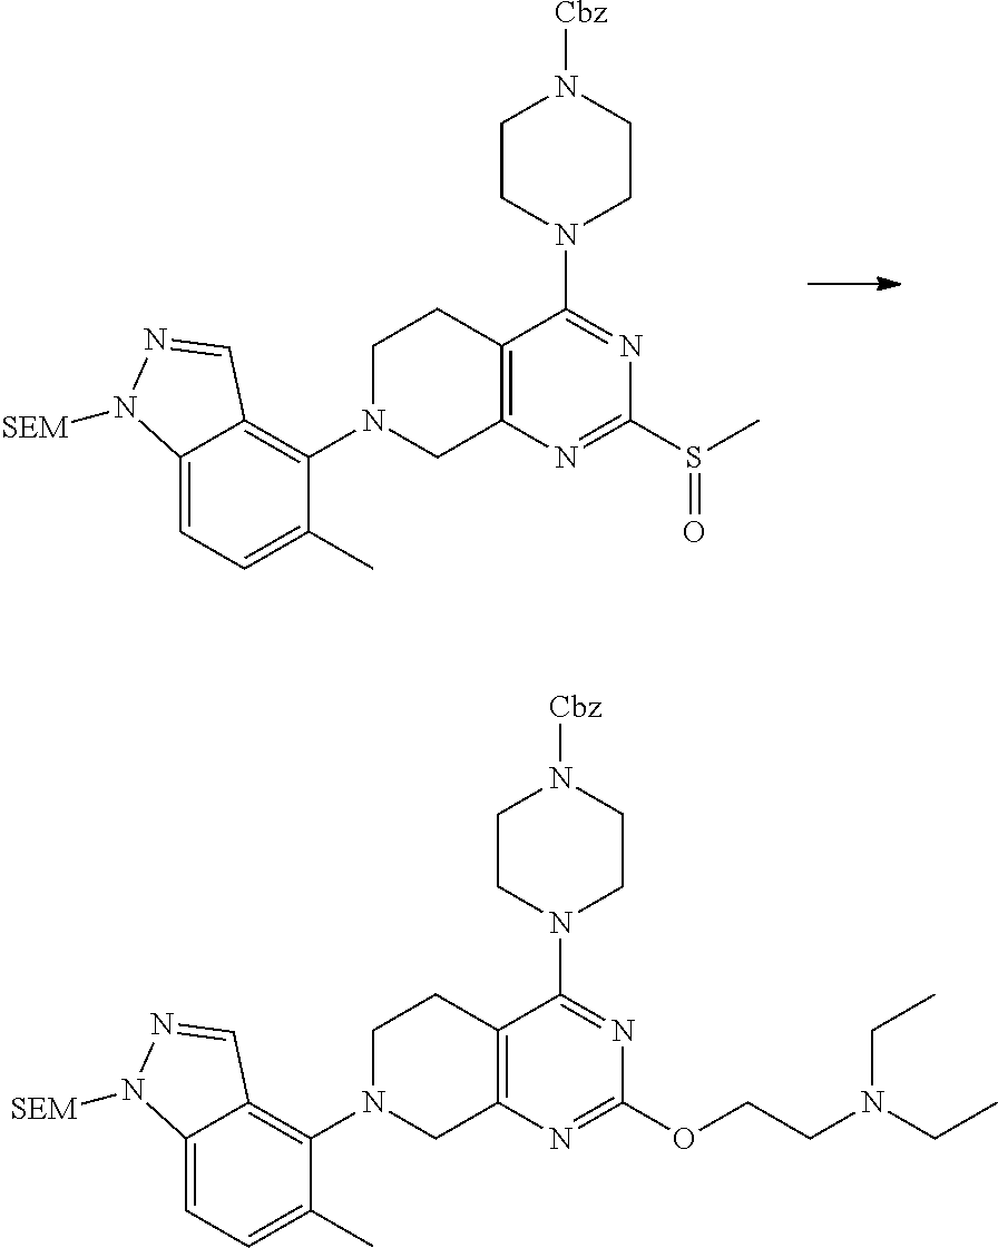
C12=C(N=C(S(C)=O)N=C1N1CCN([Cbz])CC1)CN(C1=C3C(=CC=C1C)N([SEM])N=C3)CC2.C12=C(N=C(OCCN(CC)CC)N=C1N1CCN([Cbz])CC1)CN(C1=C3C(=CC=C1C)N([SEM])N=C3)CC2
